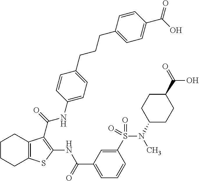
C1(S(N(C2CCC(C(=O)O)CC2)C)(=O)=O)=CC(C(=O)NC2=C(C(=O)NC3=CC=C(CCCC4=CC=C(C(O)=O)C=C4)C=C3)C3=C(S2)CCCC3)=CC=C1
